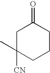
C1C([CN])(C)CCCC1=O
